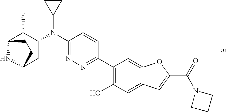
C1(C2=NN=C(N(C3C(F)C4NC(C3)CC4)C3CC3)C=C2)=C(O)C=C2C(=C1)OC(C(N1CCC1)=O)=C2
